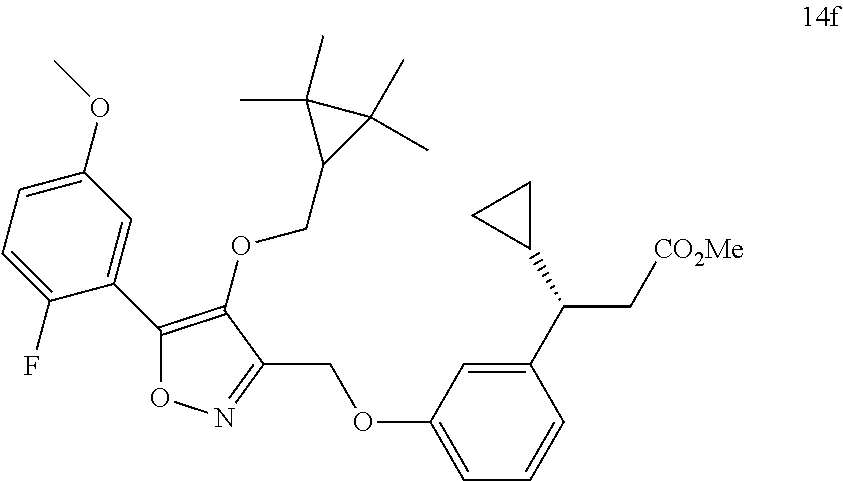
C1(C2=C(OCC3C(C)(C)C3(C)C)C(COC3=CC=CC(C(C4CC4)C[CO2Me])=C3)=NO2)=CC(OC)=CC=C1F
